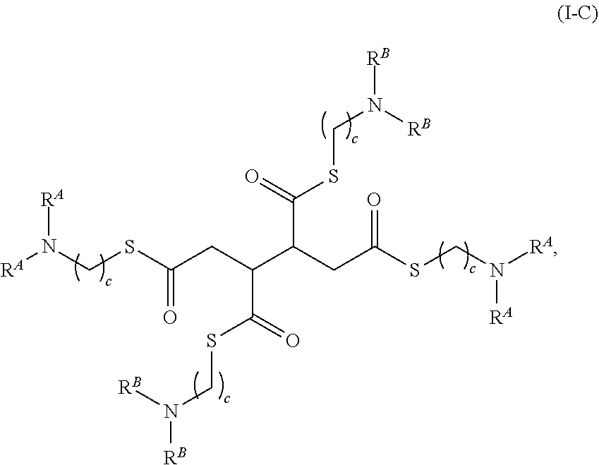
[RA]N([RA])CSC(CC(C(CC(SCN([RA])[RA])=O)C(=O)SCN([RB])[RB])C(=O)SCN([RB])[RB])=O
